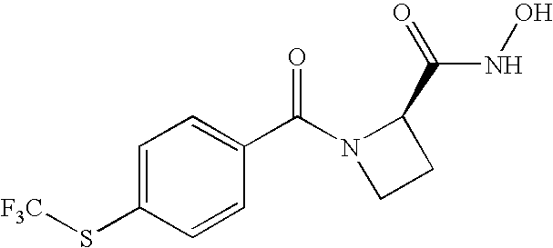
C1=C(S[F3C])C=CC(C(N2CCC2C(=O)NO)=O)=C1
